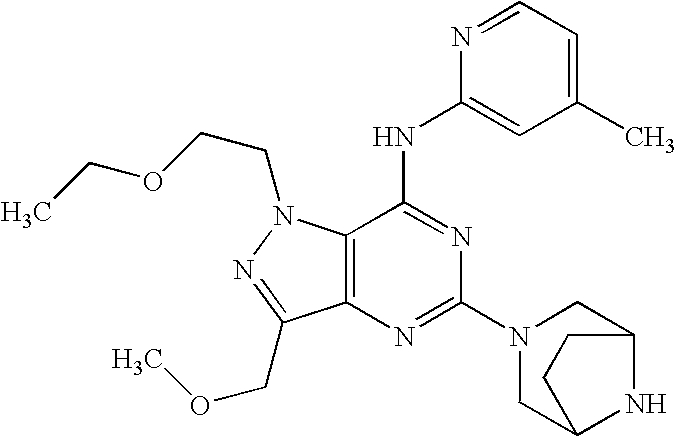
C12=C(N=C(N3CC4NC(C3)CC4)N=C1NC1=CC(C)=CC=N1)C(COC)=NN2CCOCC
